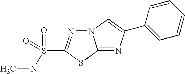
N12N=C(S(=O)(=O)NC)SC1=NC(C1=CC=CC=C1)=C2
